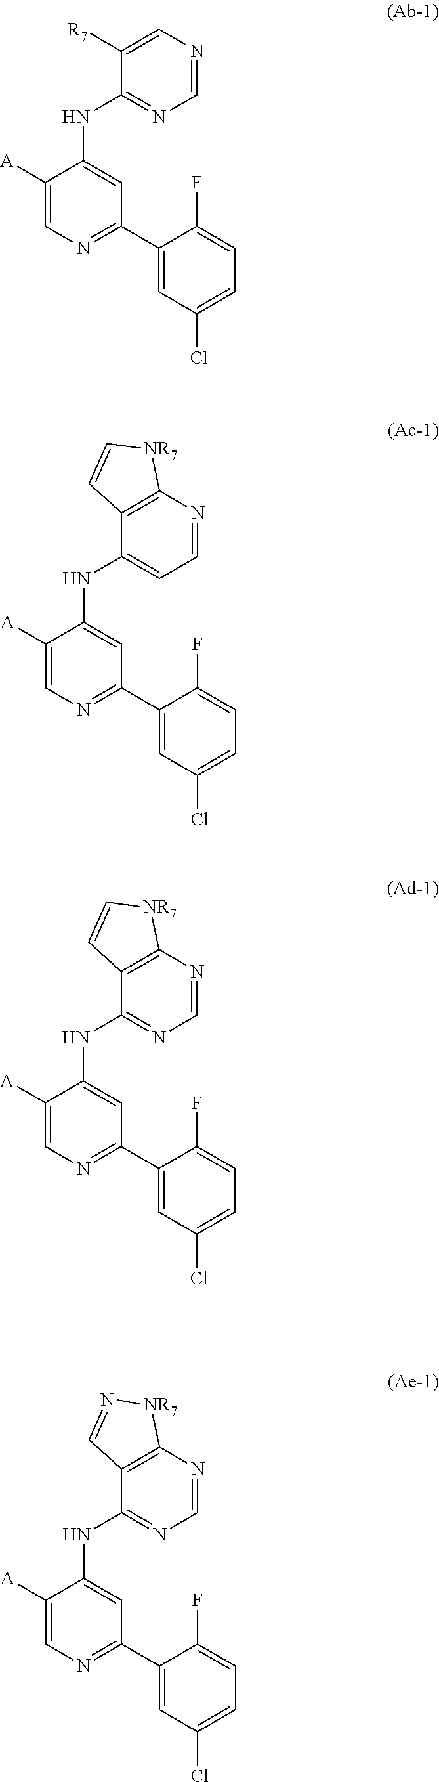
C1([A])=CN=C(C2=CC(Cl)=CC=C2F)C=C1NC1=NC=NC=C1[R7].C1([A])=CN=C(C2=CC(Cl)=CC=C2F)C=C1NC1=CC=NC2=C1C=C[NR7]2.C1([A])=CN=C(C2=CC(Cl)=CC=C2F)C=C1NC1=NC=NC2=C1C=C[NR7]2.C1([A])=CN=C(C2=CC(Cl)=CC=C2F)C=C1NC1=NC=NC2=C1C=N[NR7]2
